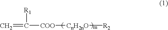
C=C([R1])[COO][CnH2nO][R2]
